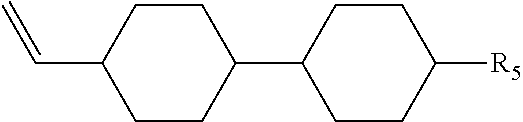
C1(C=C)CCC(C2CCC([R5])CC2)CC1
